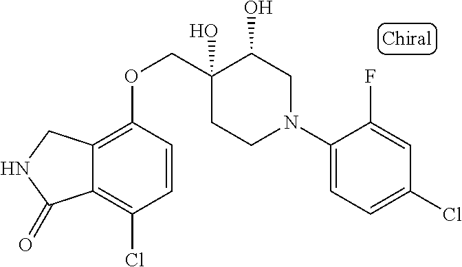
C1(N2CC(O)C(O)(COC3=C4C(=C(Cl)C=C3)C(=O)NC4)CC2)=CC=C(Cl)C=C1F
